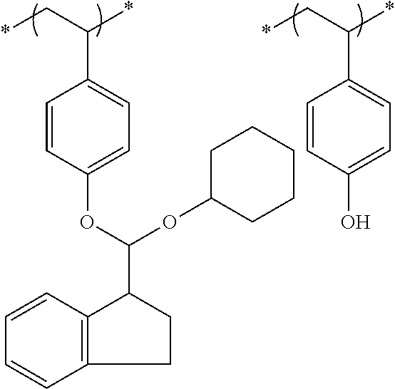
C12=C(CCC1C(OC1=CC=C(C(C*)*)C=C1)OC1CCCCC1)C=CC=C2.C1(O)=CC=C(C(C*)*)C=C1
